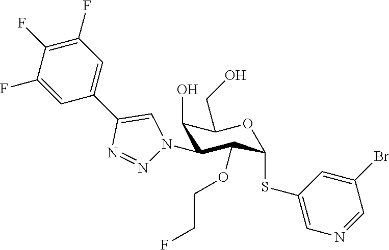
C1(O)C(N2N=NC(C3=CC(F)=C(F)C(F)=C3)=C2)C(OCCF)C(SC2=CN=CC(Br)=C2)OC1CO
